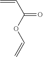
C=CC(=O)OC=C
